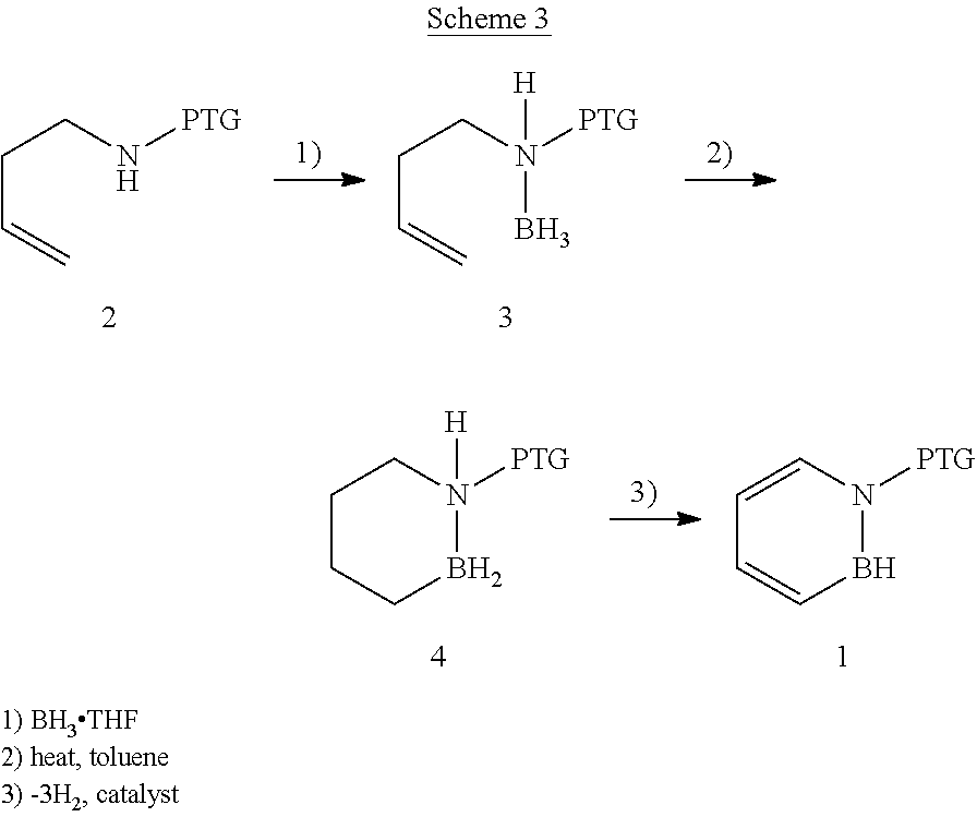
C1CCBN([PTG])([H])C1.C1=CN([PTG])BC=C1.C(C=C)CN[PTG].C(C=C)CN([PTG])(B)[H]
